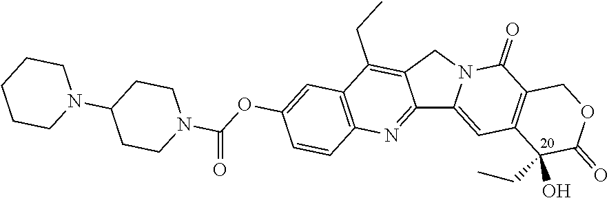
C12=NC3=C(C(CC)=C1CN1C2=CC2=C(C1=O)COC(=O)C2(O)CC)C=C(OC(N1CCC(N2CCCCC2)CC1)=O)C=C3
